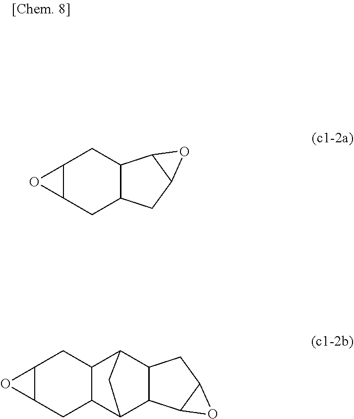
C12C(CC3C(C1)C1C(C3)O1)O2.C12C(CC3C4C5C(C(C3C1)C4)CC1C5O1)O2
